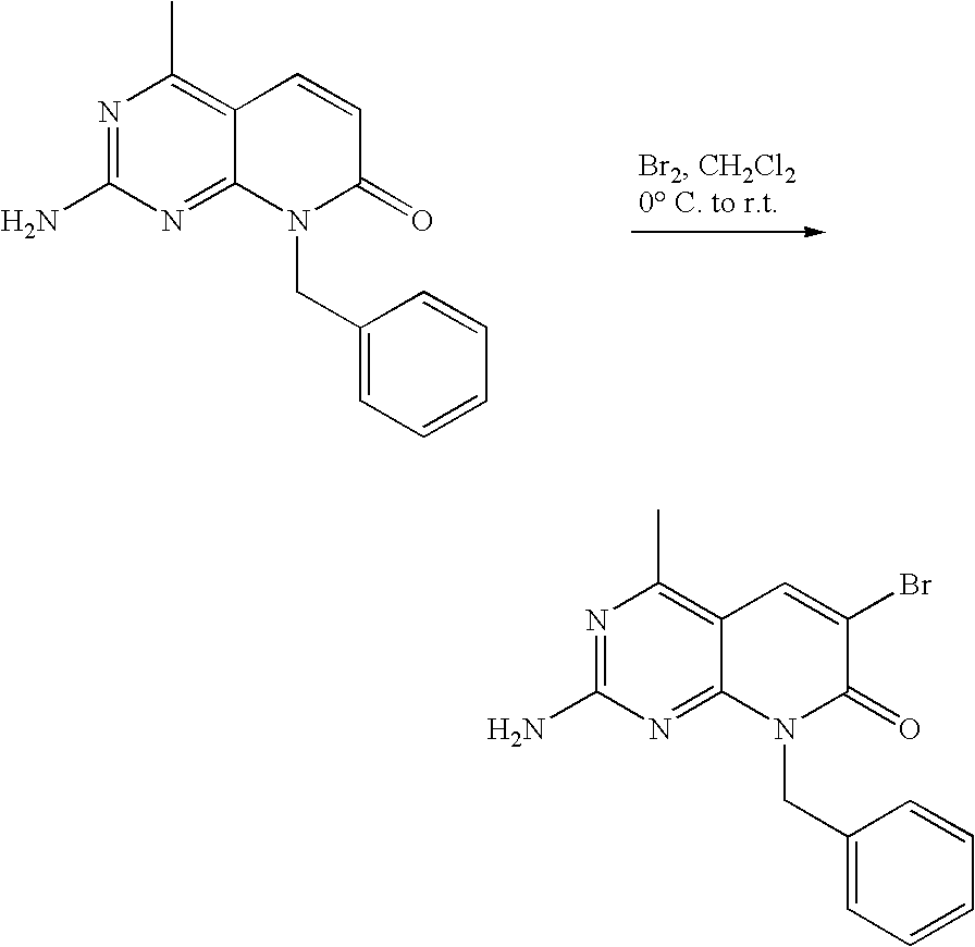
N1=C(N)N=C2C(=C1C)C=CC(=O)N2CC1=CC=CC=C1.N1=C(N)N=C2C(=C1C)C=C(Br)C(=O)N2CC1=CC=CC=C1
